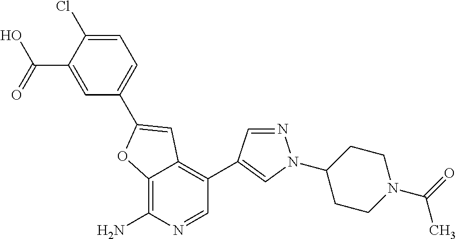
C12=C(N)N=CC(C3=CN(C4CCN(C(=O)C)CC4)N=C3)=C1C=C(C1=CC=C(Cl)C(C(=O)O)=C1)O2
